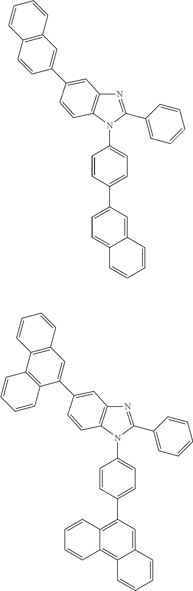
N1=C(C2=CC=CC=C2)N(C2=CC=C(C3=CC=C4C(=C3)C=CC=C4)C=C2)C2=C1C=C(C1=CC3=C(C=C1)C=CC=C3)C=C2.N1=C(C2=CC=CC=C2)N(C2=CC=C(C3=C4C(=C5C(=C3)C=CC=C5)C=CC=C4)C=C2)C2=C1C=C(C1=CC3=C(C4=C1C=CC=C4)C=CC=C3)C=C2
